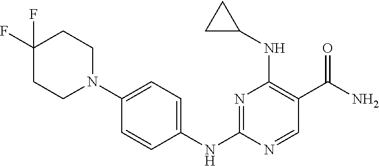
N1=C(NC2=CC=C(N3CCC(F)(F)CC3)C=C2)N=CC(C(N)=O)=C1NC1CC1
